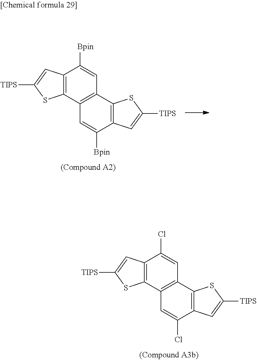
C12=C(C3=C(C=C1[Bpin])C1=C(C([Bpin])=C3)C=C([TIPS])S1)SC([TIPS])=C2.C12=C(C3=C(C=C1Cl)C1=C(C(Cl)=C3)C=C([TIPS])S1)SC([TIPS])=C2
